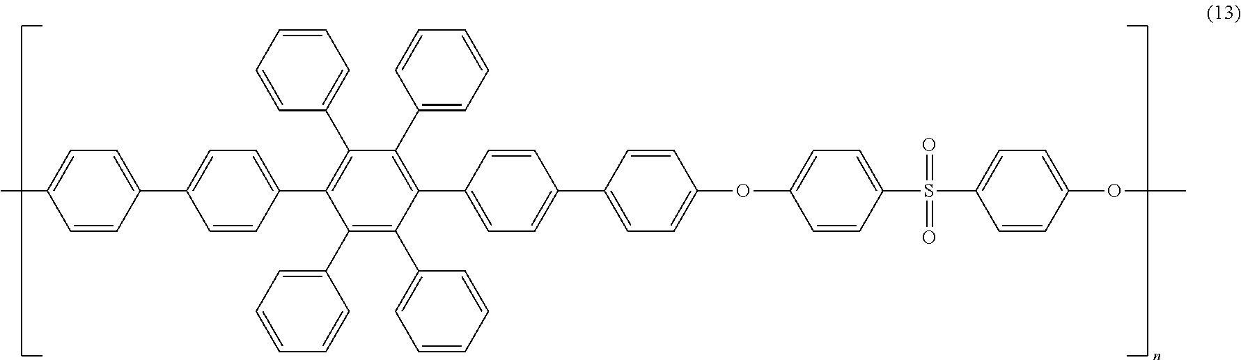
C1(C2=CC=CC=C2)=C(C2=CC=CC=C2)C(C2=CC=C(C3=CC=C(OC4=CC=C(S(=O)(=O)C5=CC=C(OC)C=C5)C=C4)C=C3)C=C2)=C(C2=CC=CC=C2)C(C2=CC=CC=C2)=C1C1=CC=C(C2=CC=C(C)C=C2)C=C1
